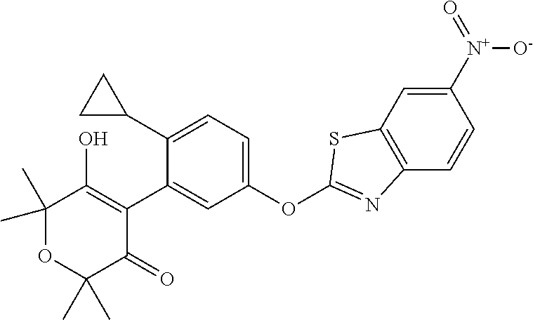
C1(C2CC2)=CC=C(OC2=NC3=C(C=C([N+](=O)[O-])C=C3)S2)C=C1C1=C(O)C(C)(C)OC(C)(C)C1=O
